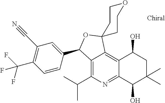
C1=CC(C2C3=C(C(C)C)N=C4C(=C3C3(O2)CCOCC3)C(O)CC(C)(C)C4O)=CC(C#N)=C1C(F)(F)F
